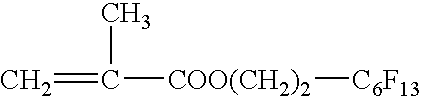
C=C([COO(CH2)2][C6F13])C
